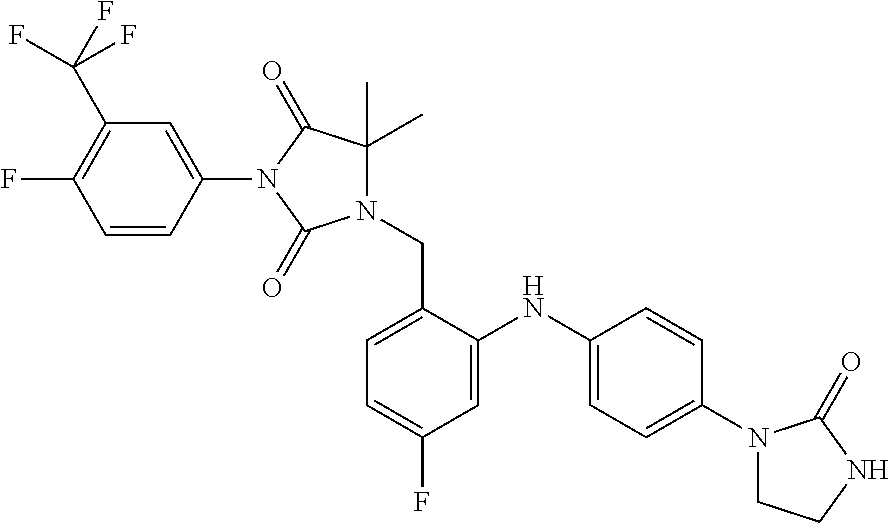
N1(CC2=CC=C(F)C=C2NC2=CC=C(N3CCNC3=O)C=C2)C(C)(C)C(=O)N(C2=CC(C(F)(F)F)=C(F)C=C2)C1=O
